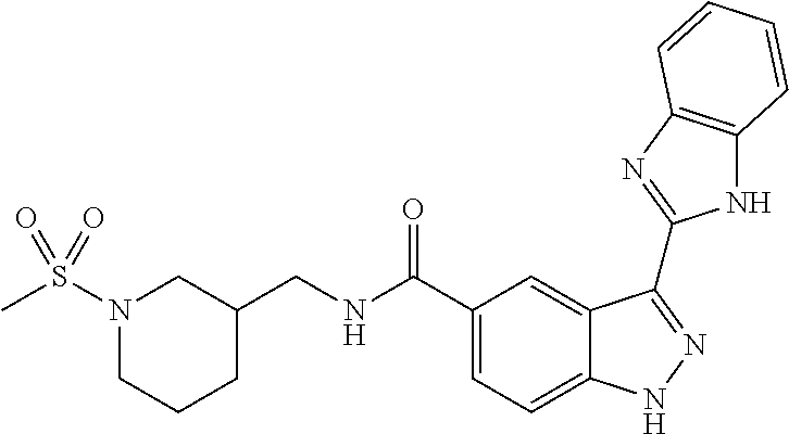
C1(C(NCC2CN(S(C)(=O)=O)CCC2)=O)=CC=C2C(=C1)C(C1=NC3=C(N1)C=CC=C3)=NN2
